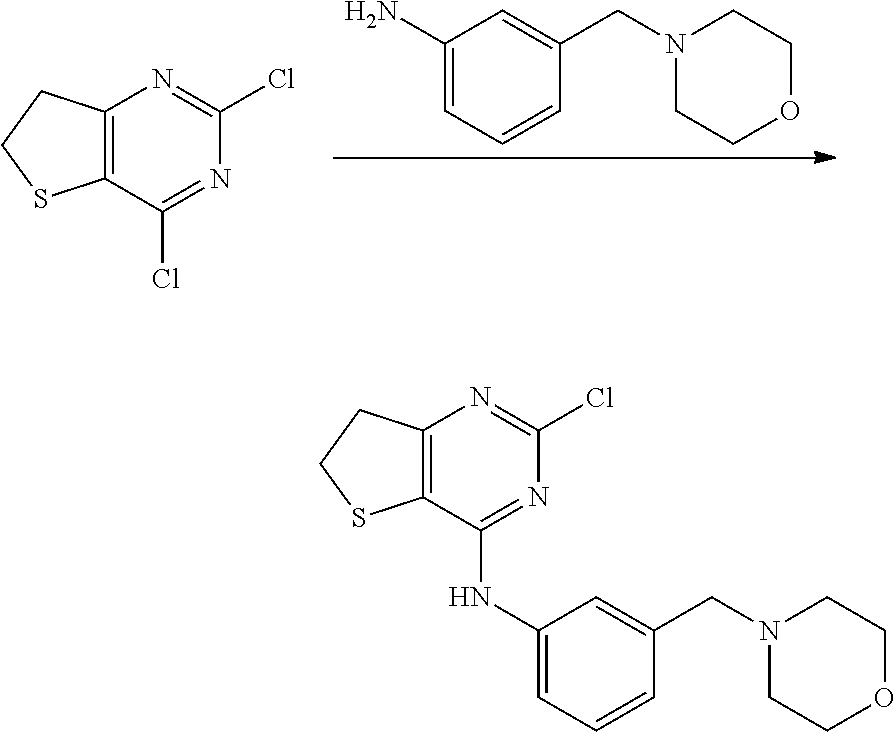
C12=C(C(Cl)=NC(Cl)=N1)SCC2.C1(N)=CC=CC(CN2CCOCC2)=C1.C12=C(C(NC3=CC=CC(CN4CCOCC4)=C3)=NC(Cl)=N1)SCC2
